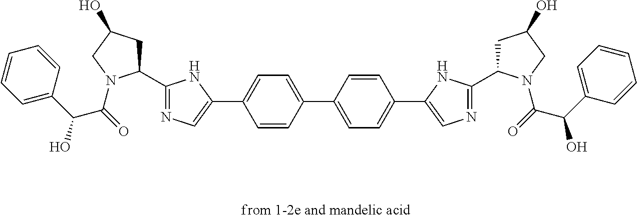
C1=C(C(O)C(=O)N2C(C3=NC=C(C4=CC=C(C5=CC=C(C6=CN=C(C7CC(O)CN7C(=O)C(C7=CC=CC=C7)O)N6)C=C5)C=C4)N3)CC(O)C2)C=CC=C1
